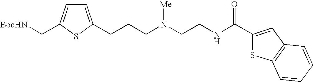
C(CCN(CCNC(C1=CC2=C(S1)C=CC=C2)=O)[Me])C1=CC=C(C[BocHN])S1
